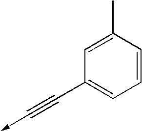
C1(C#C->C)=CC=CC(C)=C1
